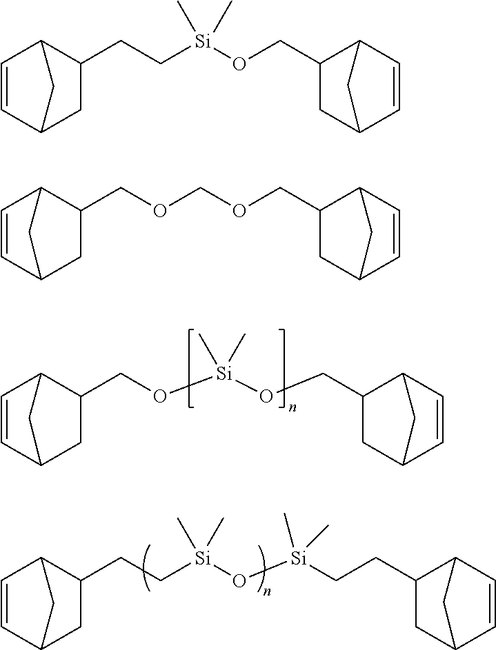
C1=CC2C(CO[Si](OCC3CC4C=CC3C4)(C)C)CC1C2.C1=CC2C(CC[Si](O[Si](CCC3CC4C=CC3C4)(C)C)(C)C)CC1C2.C1=CC2C(CC[Si](OCC3CC4C=CC3C4)(C)C)CC1C2.C1=CC2C(COCOCC3CC4C=CC3C4)CC1C2
